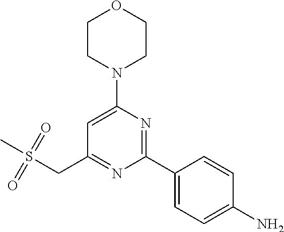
C1CN(C2=CC(CS(C)(=O)=O)=NC(C3=CC=C(N)C=C3)=N2)CCO1
